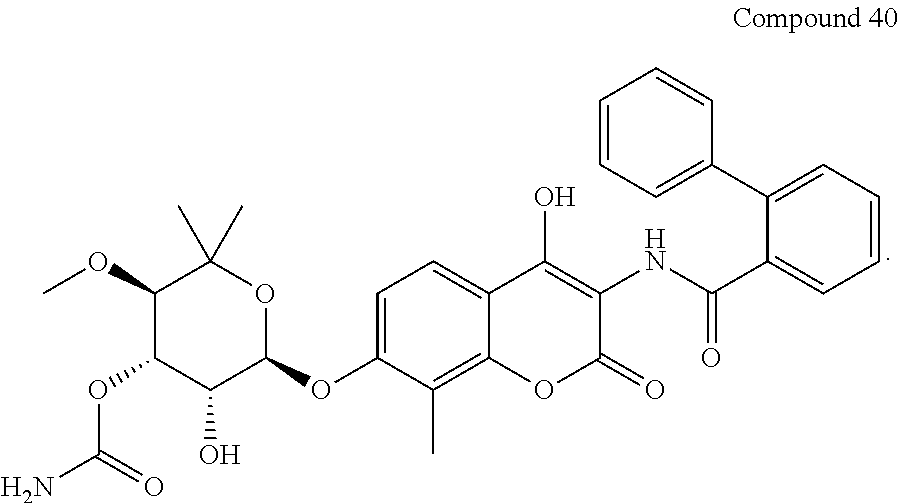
C1=C(OC2OC(C)(C)C(OC)C(OC(N)=O)C2O)C(C)=C2C(=C1)C(O)=C(NC(C1=CC=CC=C1C1=CC=CC=C1)=O)C(=O)O2
